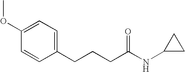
C1(CCCC(NC2CC2)=O)=CC=C(OC)C=C1
